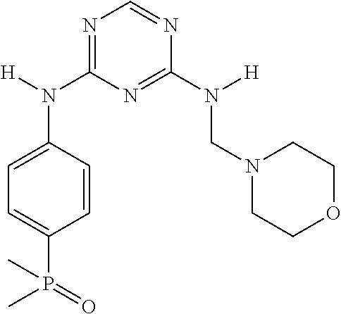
C1=CC(N([H])C2=NC=NC(N([H])CN3CCOCC3)=N2)=CC=C1P(=O)(C)C
